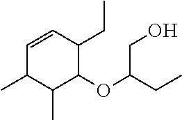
C1=CC(CC)C(OC(CO)CC)C(C)C1C
